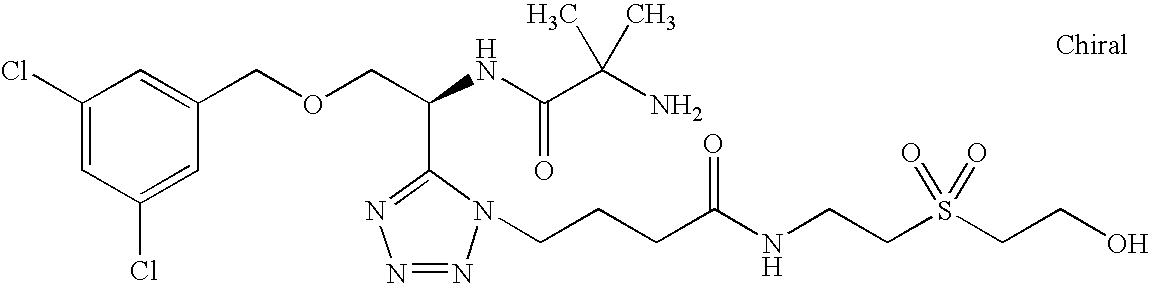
N1=C(C(COCC2=CC(Cl)=CC(Cl)=C2)NC(C(N)(C)C)=O)N(CCCC(NCCS(CCO)(=O)=O)=O)N=N1
